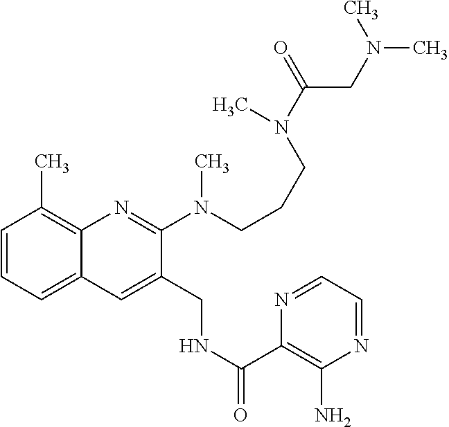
C1=CC=C2C(=C1C)N=C(N(C)CCCN(C(=O)CN(C)C)C)C(CNC(C1=C(N)N=CC=N1)=O)=C2
